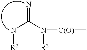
N(C(N([C(O)]C)[R2])=N)[R2]
